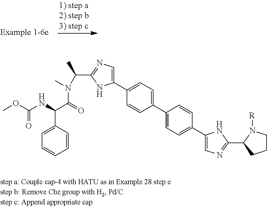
C1=C(C(NC(OC)=O)C(=O)N(C)C(C)C2=NC=C(C3=CC=C(C4=CC=C(C5=CN=C(C6CCCN6[R])N5)C=C4)C=C3)N2)C=CC=C1
